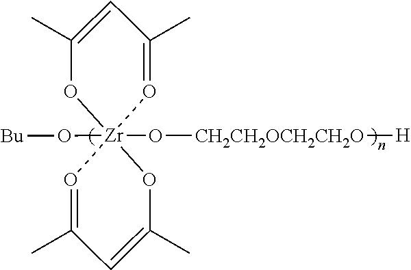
C1(C)=CC(C)=O[Zr]2(O[Bu])(O[CH2CH2OCH2CH2O][H])(O1)O=C(C)C=C(C)O2
